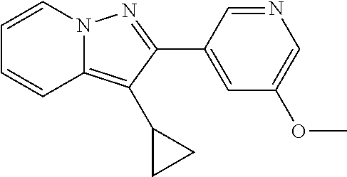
C1=CN2C(=C(C3CC3)C(C3=CC(OC)=CN=C3)=N2)C=C1
